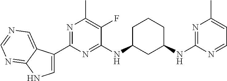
C1(C2=NC(C)=C(F)C(NC3CC(NC4=NC(C)=CC=N4)CCC3)=N2)=CNC2=NC=NC=C12
